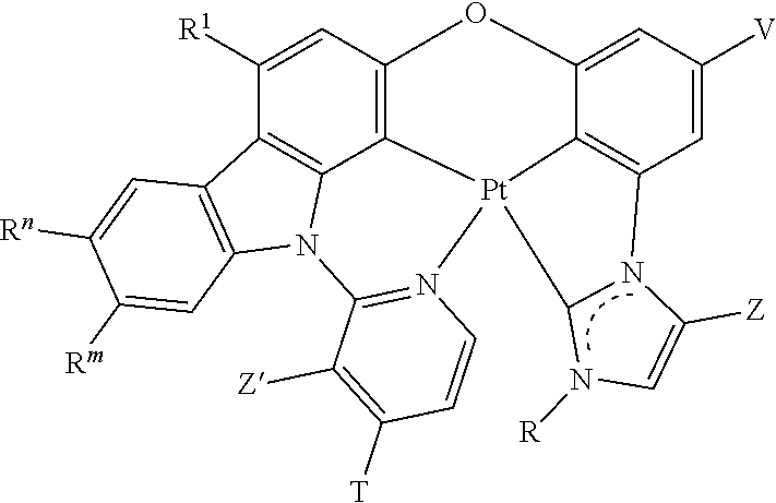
C1([R1])=CC2=C3C4=C1C1=C(N4C4=N(C=CC([T])=C4[Z])[Pt]34C3=C(C=C([V])C=C3O2)N2C([Z])=CN([R])C24)C=C([Rm])C([Rn])=C1
